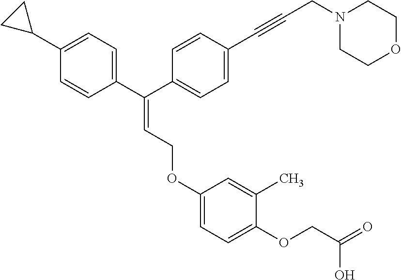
C1=C(OCC=C(C2=CC=C(C3CC3)C=C2)C2=CC=C(C#CCN3CCOCC3)C=C2)C=C(C)C(OCC(=O)O)=C1
